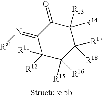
C1([R12])([R11])C([R15])([R16])C([R17])([R18])C([R14])([R13])C(=O)C1=N[Ra1]
